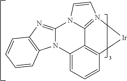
C12=C3C=CC=C1N1C(=NC4=C1C=CC=C4)N1C2=N([Ir]3)C=C1
